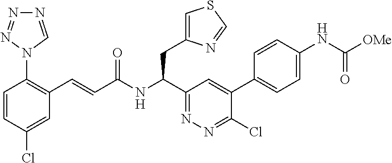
N1=CN(C2=C(C=CC(NC(C3=NN=C(Cl)C(C4=CC=C(NC([OMe])=O)C=C4)=C3)CC3=CSC=N3)=O)C=C(Cl)C=C2)N=N1
